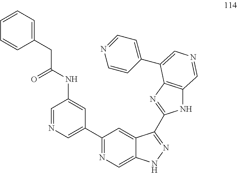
C1=CC=C(CC(NC2=CC(C3=NC=C4C(=C3)C(C3=NC5=C(N3)C=NC=C5C3=CC=NC=C3)=NN4)=CN=C2)=O)C=C1
